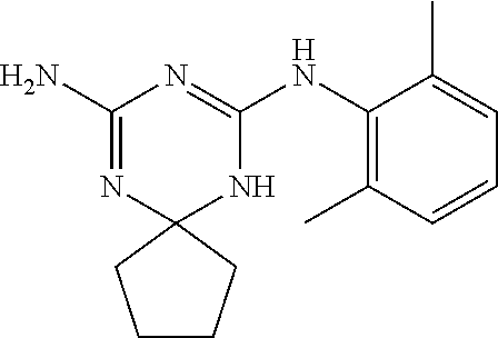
C1(N)=NC2(NC(NC3=C(C)C=CC=C3C)=N1)CCCC2
